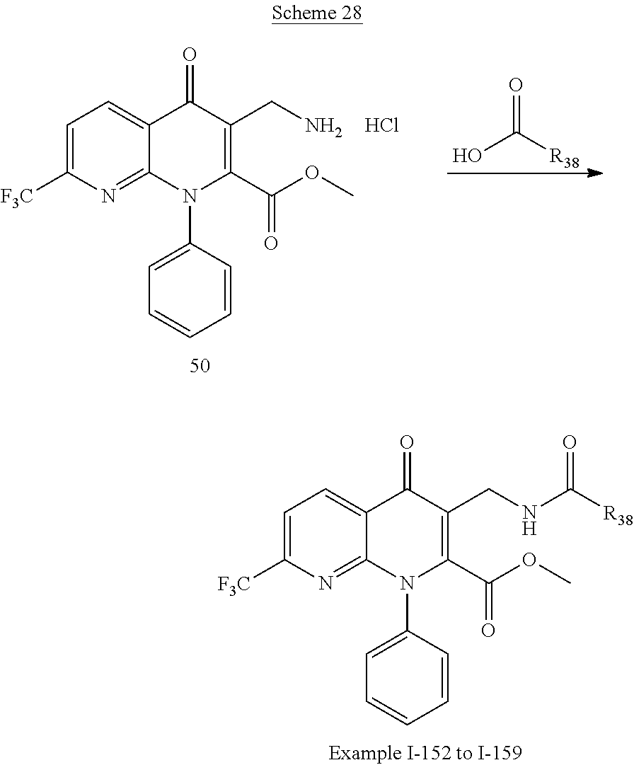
C1=C([F3C])N=C2C(=C1)C(=O)C(CN)=C(C(OC)=O)N2C1=CC=CC=C1.Cl.OC([R38])=O.C1=C([F3C])N=C2C(=C1)C(=O)C(CNC([R38])=O)=C(C(OC)=O)N2C1=CC=CC=C1
